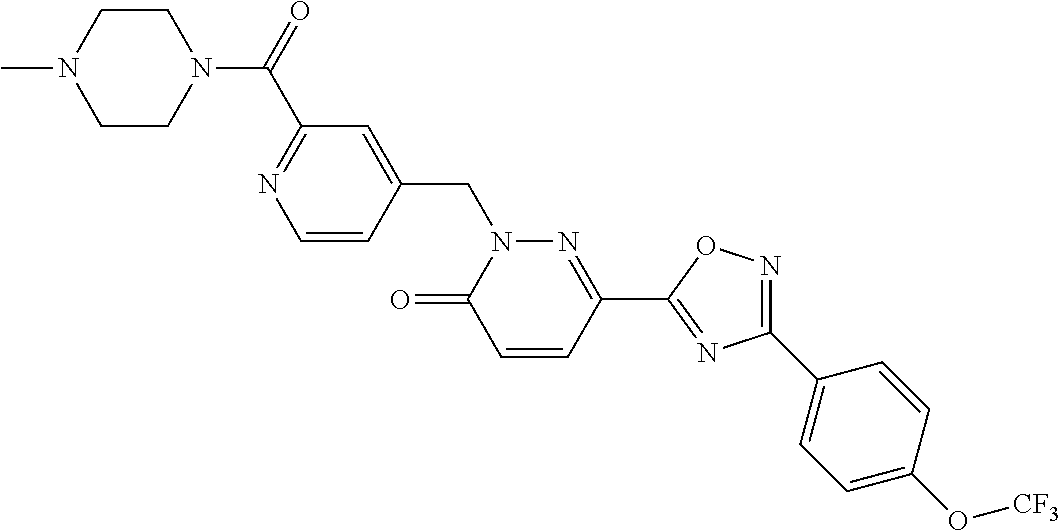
C1=CC(CN2C(=O)C=CC(C3=NC(C4=CC=C(O[CF3])C=C4)=NO3)=N2)=CC(C(N2CCN(C)CC2)=O)=N1
